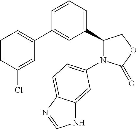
N1(C2=CC=C3C(=C2)NC=N3)C(=O)OCC1C1=CC=CC(C2=CC=CC(Cl)=C2)=C1
